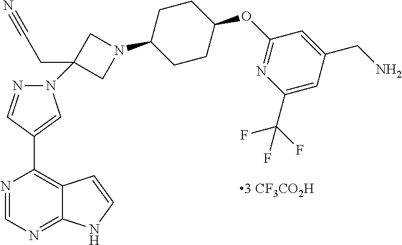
C1C(N2CC(CC#N)(N3N=CC(C4=C5C(=NC=N4)NC=C5)=C3)C2)CCC(OC2=NC(C(F)(F)F)=CC(CN)=C2)C1
